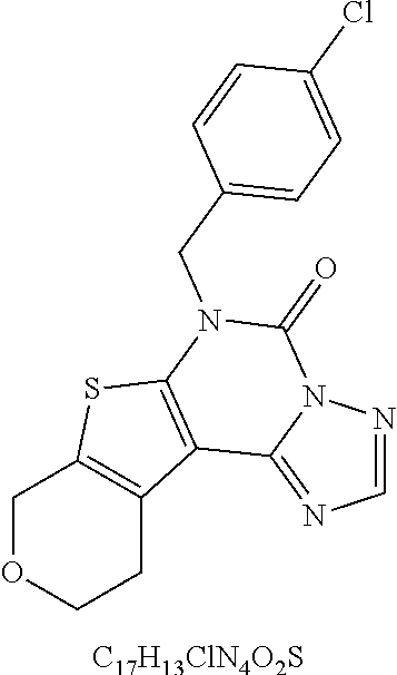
C1OCCC2=C1SC1=C2C2=NC=NN2C(=O)N1CC1=CC=C(Cl)C=C1.[C17H13ClN4O2S]
